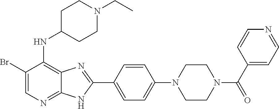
C1(Br)=CN=C2C(=C1NC1CCN(CC)CC1)N=C(C1=CC=C(N3CCN(C(C4=CC=NC=C4)=O)CC3)C=C1)N2
